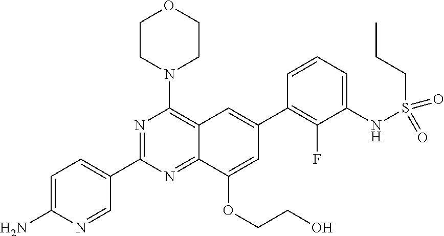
N1=C(C2=CC=C(N)N=C2)N=C2C(=C1N1CCOCC1)C=C(C1=C(F)C(NS(CCC)(=O)=O)=CC=C1)C=C2OCCO
